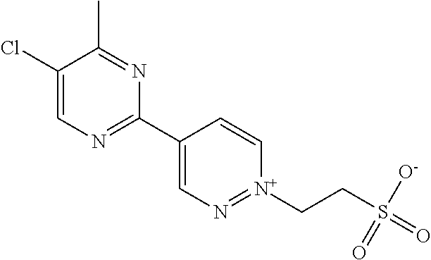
C1(Cl)=CN=C(C2=CN=[N+](CCS(=O)([O-])=O)C=C2)N=C1C
